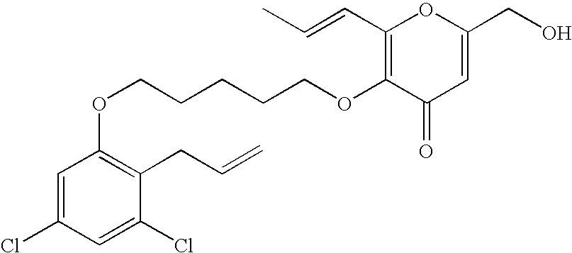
C1=C(Cl)C=C(Cl)C(CC=C)=C1OCCCCCOC1=C(C=CC)OC(CO)=CC1=O
